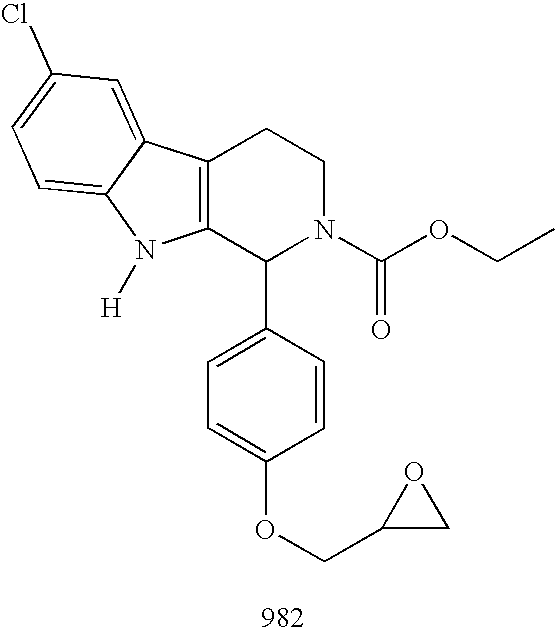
C12=C(C(C3=CC=C(OCC4CO4)C=C3)N(C(OCC)=O)CC1)N([H])C1=CC=C(Cl)C=C21
